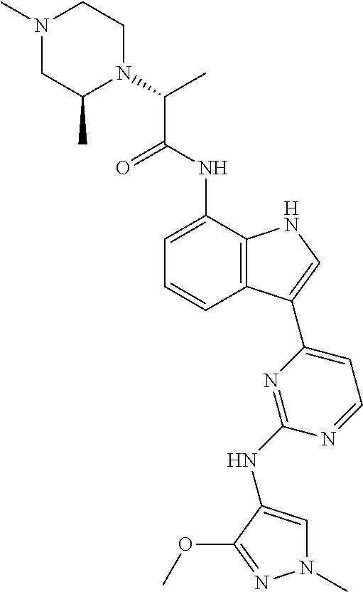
C12=C(C(NC(C(N3CCN(C)CC3C)C)=O)=CC=C1)NC=C2C1=CC=NC(NC2=CN(C)N=C2OC)=N1
